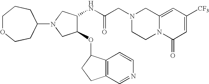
C12=CC([CF3])=CC(=O)N1CCN(CC(NC1C(OC3C4=C(CC3)C=NC=C4)CN(C3CCOCCC3)C1)=O)C2
